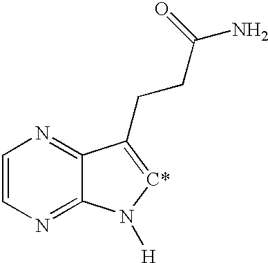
C1=CN=C2C(=N1)C(CCC(N)=O)=[C*]N2[H]
